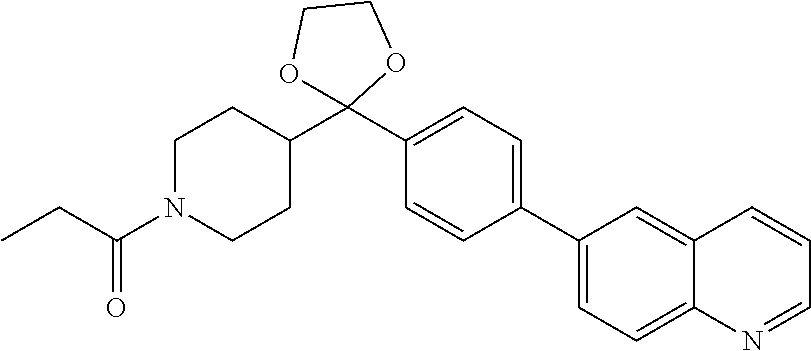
C1N(C(CC)=O)CCC(C2(C3=CC=C(C4=CC=C5C(=C4)C=CC=N5)C=C3)OCCO2)C1
